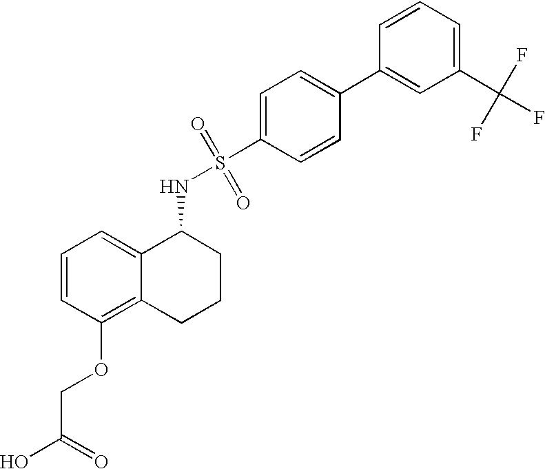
C1=CC(OCC(O)=O)=C2C(=C1)C(NS(=O)(=O)C1=CC=C(C3=CC(C(F)(F)F)=CC=C3)C=C1)CCC2
